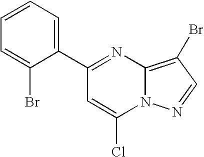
C1=CC=C(C2=NC3=C(Br)C=NN3C(Cl)=C2)C(Br)=C1
